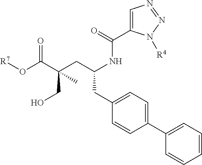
[R7]OC(C(CC(NC(C1=CN=NN1[R4])=O)CC1=CC=C(C2=CC=CC=C2)C=C1)(CO)C)=O
